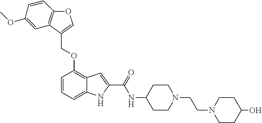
O(C1=C2C(=CC=C1)NC(C(NC1CCN(CCN3CCC(O)CC3)CC1)=O)=C2)CC1=COC2=C1C=C(OC)C=C2
